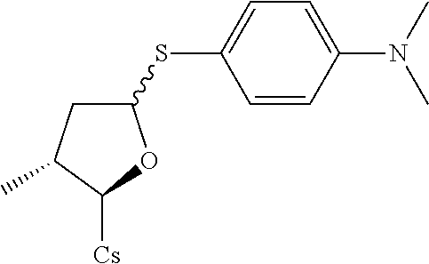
C1(SC2=CC=C(N(C)C)C=C2)CC(C)C([Cs])O1
